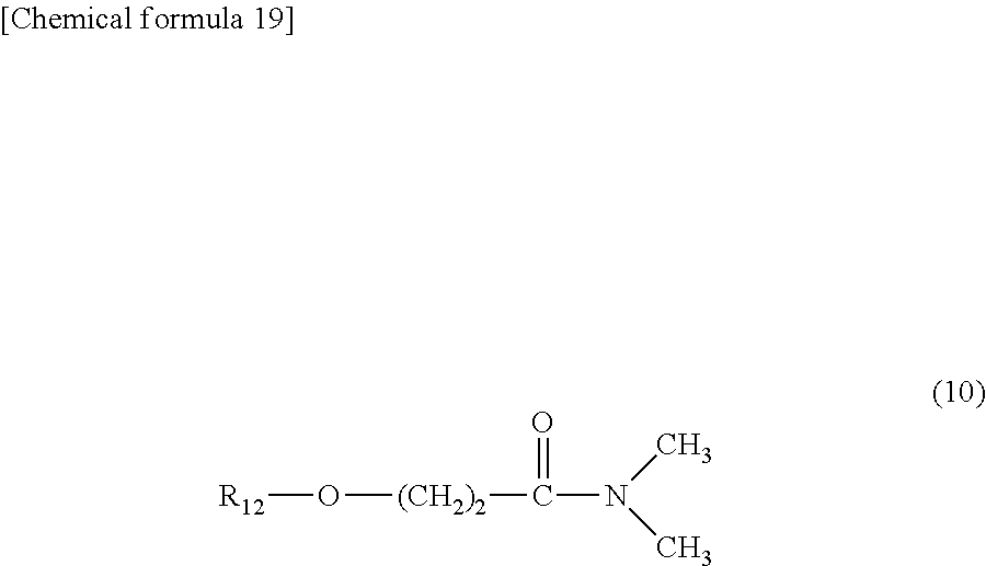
[R12]O[(CH2)2]C(=O)N(C)C
